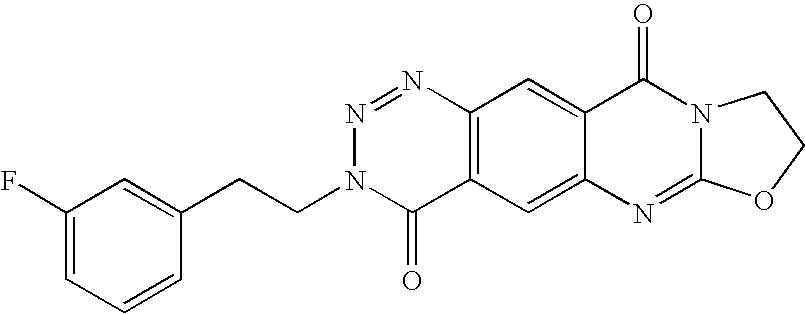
C1(F)=CC=CC(CCN2C(=O)C3=C(N=N2)C=C2C(=C3)N=C3N(C2=O)CCO3)=C1
